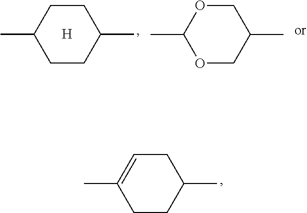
C1OC(C)OCC1C.C1CC(C)CCC1C.[H].C1C=C(C)CCC1C
